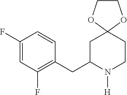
C1(F)=CC(F)=C(CC2N([H])CCC3(C2)OCCO3)C=C1
